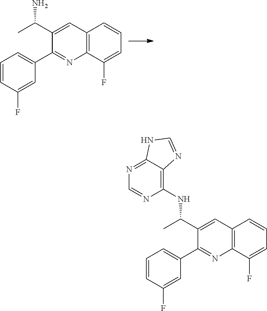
CC(C1=CC2=C(N=C1C1=CC=CC(F)=C1)C(F)=CC=C2)NC1=C2C(=NC=N1)NC=N2.CC(C1=CC2=C(N=C1C1=CC=CC(F)=C1)C(F)=CC=C2)N
